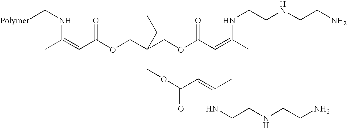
[Polymer]CNC(=CC(OCC(CC)(COC(=O)C=C(C)NCCNCCN)COC(C=C(C)NCCNCCN)=O)=O)C
